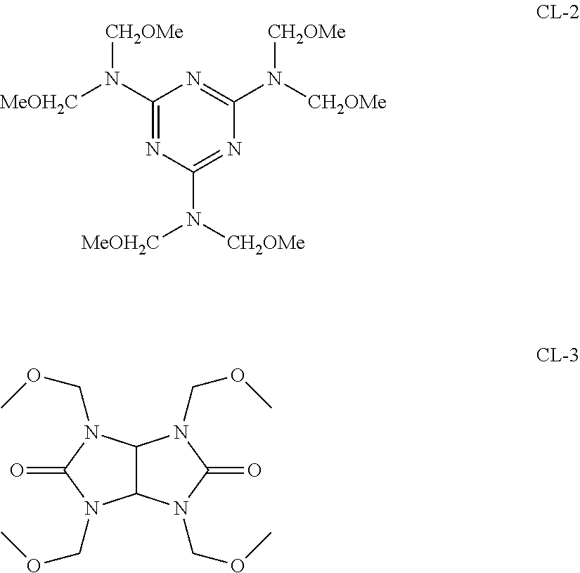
C1(N([MeOH2C])[CH2OMe])=NC(N([CH2OMe])[MeOH2C])=NC(N([CH2OMe])[CH2OMe])=N1.N1(COC)C(=O)N(COC)C2C1N(COC)C(=O)N2COC
